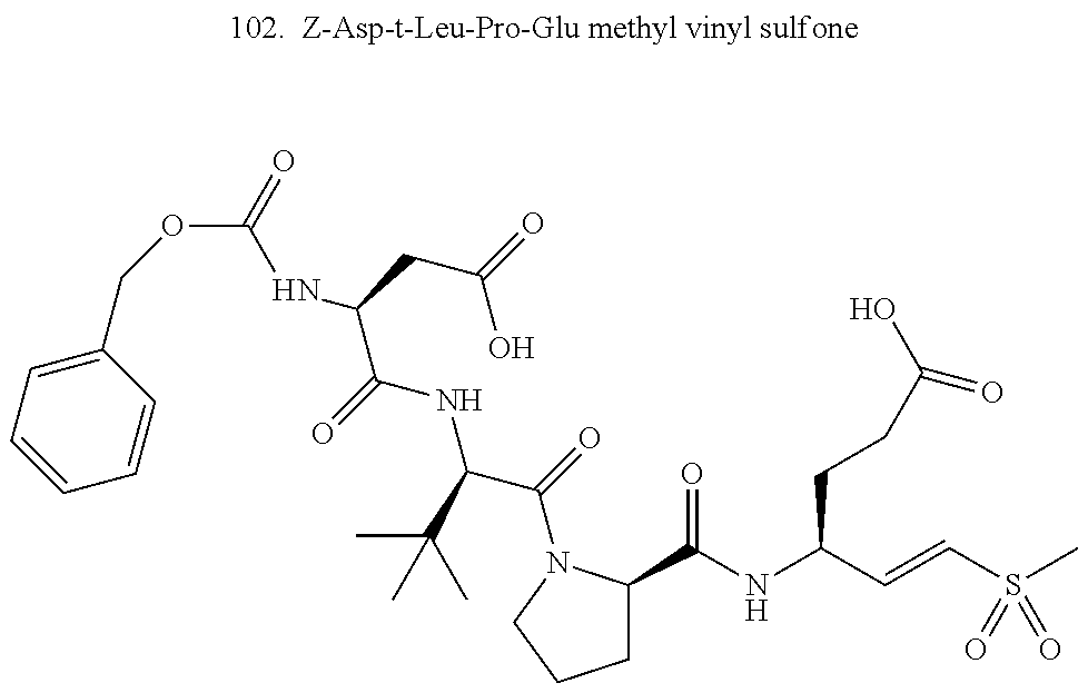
C(C(=O)NC(C(=O)N1C(C(NC(C=CS(=O)(C)=O)CCC(=O)O)=O)CCC1)C(C)(C)C)(NC(=O)OCC1=CC=CC=C1)CC(O)=O
